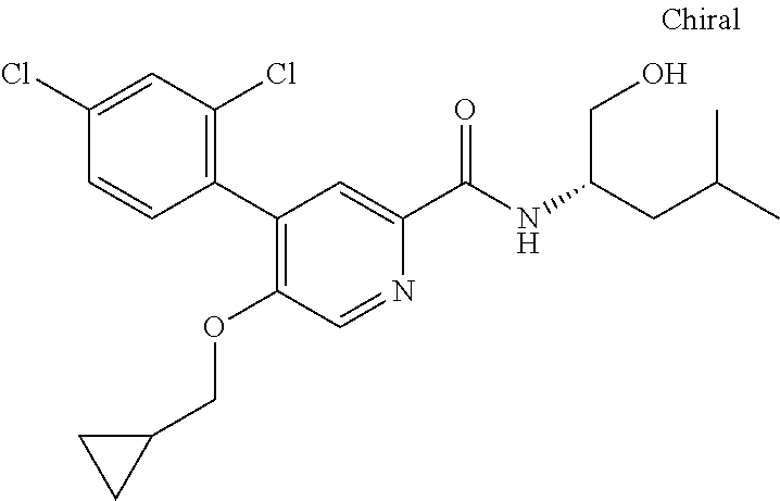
C1=CC(C2=C(OCC3CC3)C=NC(C(NC(CC(C)C)CO)=O)=C2)=C(Cl)C=C1Cl
